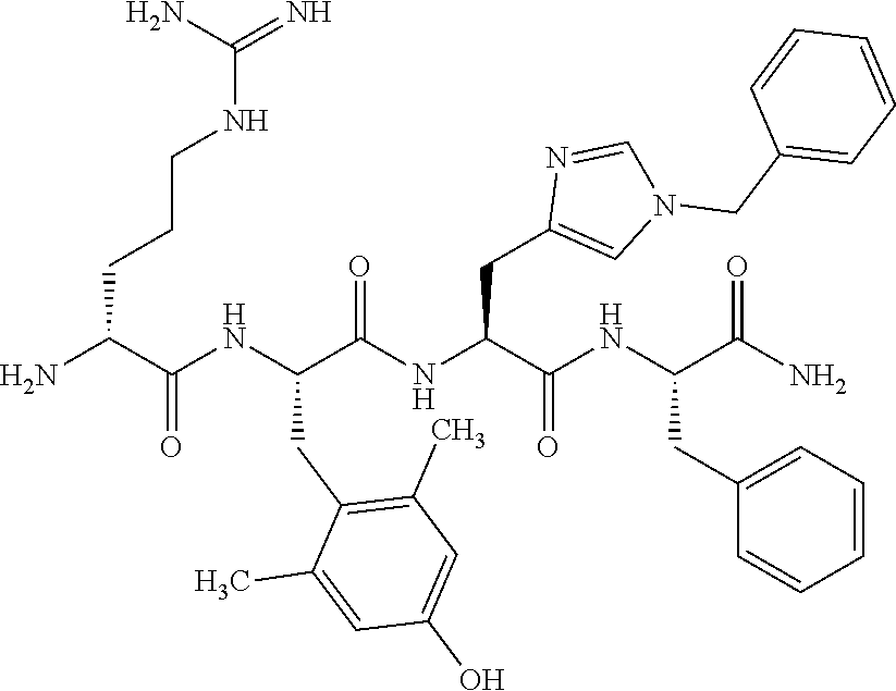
NC(C(NC(C(NC(C(NC(C(N)=O)CC1=CC=CC=C1)=O)CC1=CN(CC2=CC=CC=C2)C=N1)=O)CC1=C(C)C=C(O)C=C1C)=O)CCCNC(=N)N
